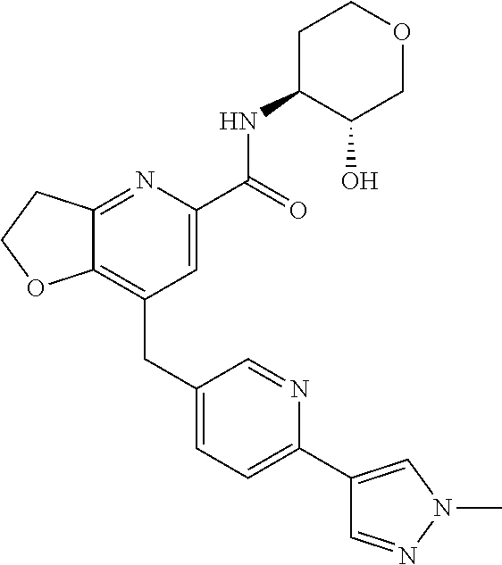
C12=C(CC3=CC=C(C4=CN(C)N=C4)N=C3)C=C(C(NC3C(O)COCC3)=O)N=C1CCO2
